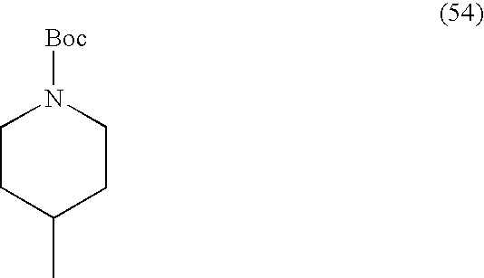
N1([Boc])CCC(C)CC1
